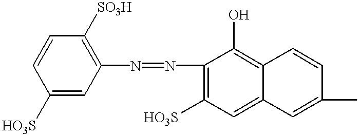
C1=C([HO3S])C=CC([SO3H])=C1N=NC1=C([HO3S])C=C2C(=C1O)C=CC(C)=C2
